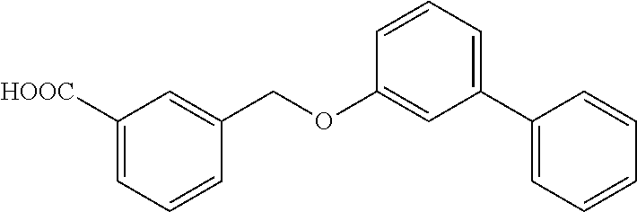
C1([HOOC])=CC=CC(COC2=CC(C3=CC=CC=C3)=CC=C2)=C1
